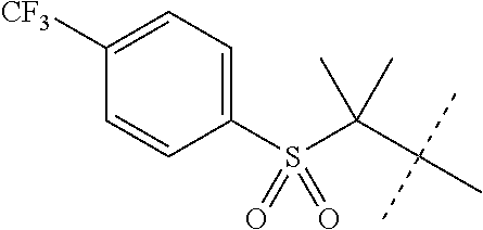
C1([CF3])=CC=C(S(C(C(C)(C)C)(C)C)(=O)=O)C=C1
